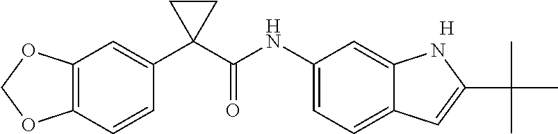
C1(C2(C(NC3=CC=C4C(=C3)NC(C(C)(C)C)=C4)=O)CC2)=CC2=C(C=C1)OCO2.[H]
